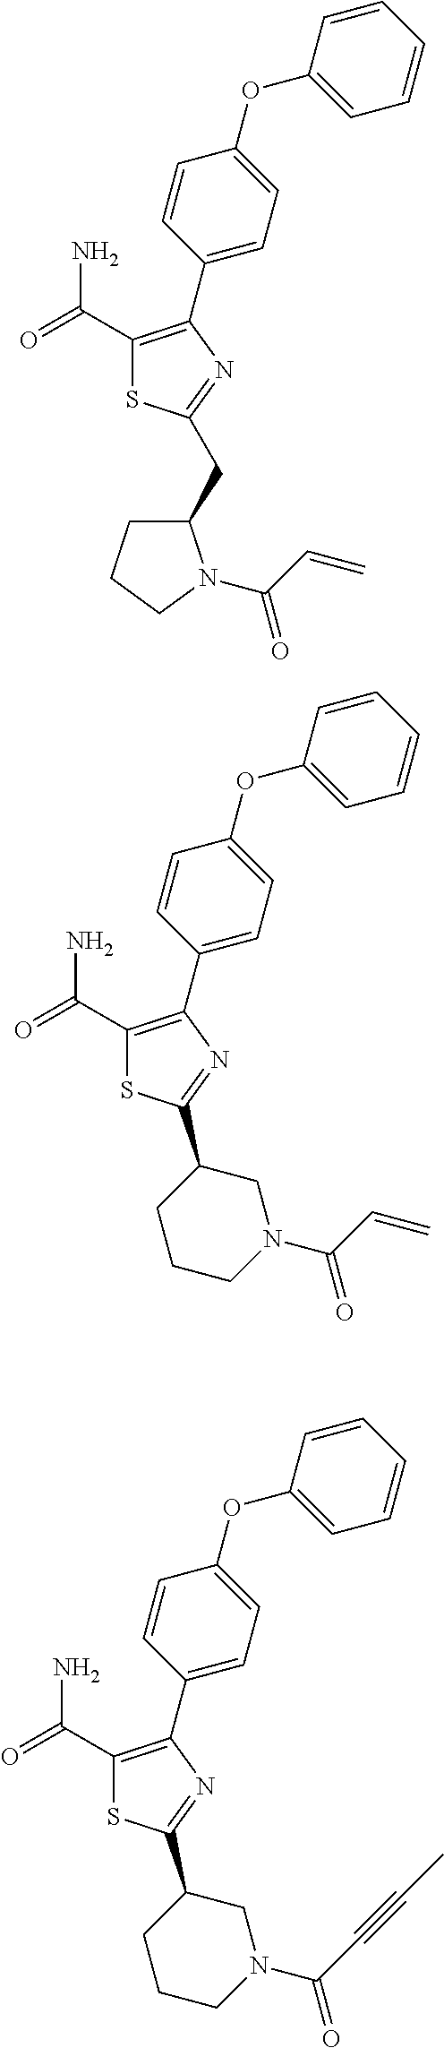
C1(C(=O)N)=C(C2=CC=C(OC3=CC=CC=C3)C=C2)N=C(CC2CCCN2C(=O)C=C)S1.C1(C(=O)N)=C(C2=CC=C(OC3=CC=CC=C3)C=C2)N=C(C2CCCN(C(C=C)=O)C2)S1.C1(C(=O)N)=C(C2=CC=C(OC3=CC=CC=C3)C=C2)N=C(C2CCCN(C(C#CC)=O)C2)S1
